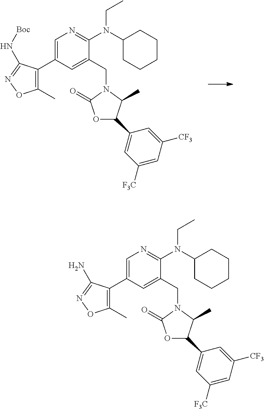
C1=C(C2=C(C)ON=C2N[Boc])C=C(CN2C(=O)OC(C3=CC([F3C])=CC([CF3])=C3)C2C)C(N(C2CCCCC2)CC)=N1.C1=C(C2=C(C)ON=C2N)C=C(CN2C(=O)OC(C3=CC([F3C])=CC([CF3])=C3)C2C)C(N(C2CCCCC2)CC)=N1
